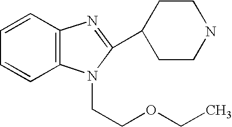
C1=CC2=C(C=C1)N=C(C1CCNCC1)N2CCOCC
